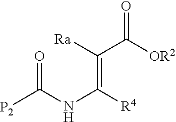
C(NC(=C([Ra])C([OR2])=O)[R4])([P2])=O
